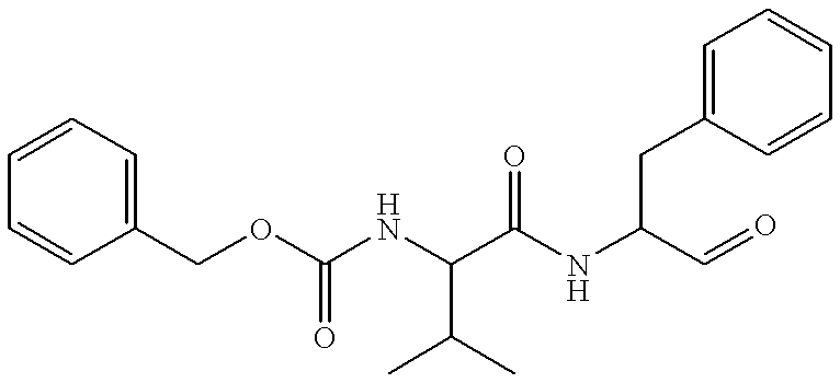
C1=CC(COC(NC(C(NC(C=O)CC2=CC=CC=C2)=O)C(C)C)=O)=CC=C1
